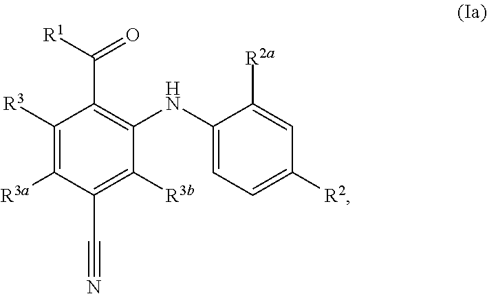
C1([R3])=C([R3a])C(C#N)=C([R3b])C(NC2=CC=C([R2])C=C2[R2a])=C1C([R1])=O
